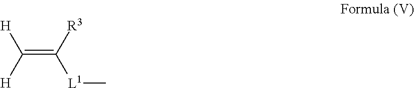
C(=C([R3])[L1]C)([H])[H]
